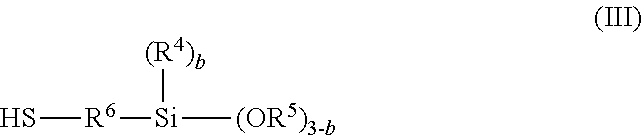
[R6]([Si]([(R4)b])[(OR5)3-b])S
